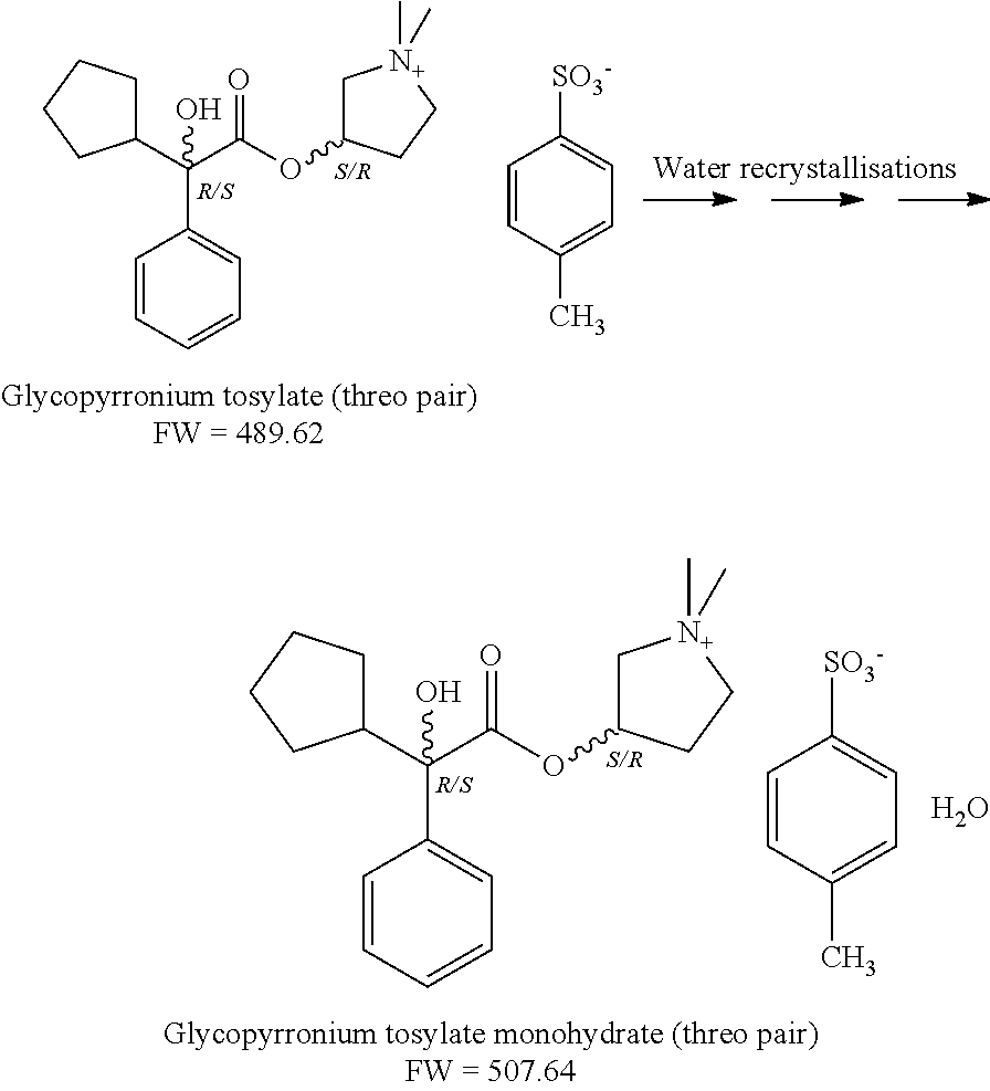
C1(C(C(OC2C[N+](C)(C)CC2)=O)(C2=CC=CC=C2)O)CCCC1.C1=CC(C)=CC=C1[SO3-].O.C1(C(C(OC2C[N+](C)(C)CC2)=O)(C2=CC=CC=C2)O)CCCC1.C1=CC(C)=CC=C1[SO3-]
